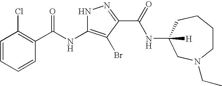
C1=CC=CC(C(=O)NC2=C(Br)C(C(=O)NC3([H])CN(CC)CCCC3)=NN2)=C1Cl
